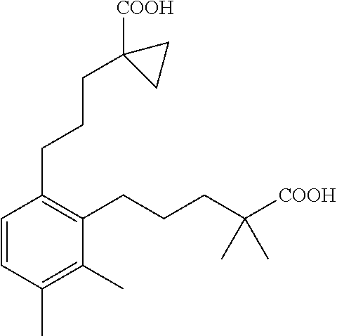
C1=CC(C)=C(C)C(CCCC([COOH])(C)C)=C1CCCC1([COOH])CC1
